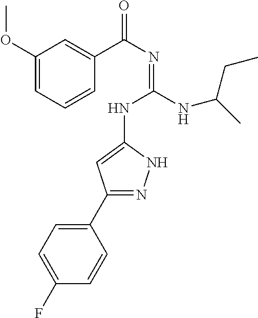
C1(OC)=CC=CC(C(N=C(NC2=CC(C3=CC=C(F)C=C3)=NN2)NC(C)CC)=O)=C1
